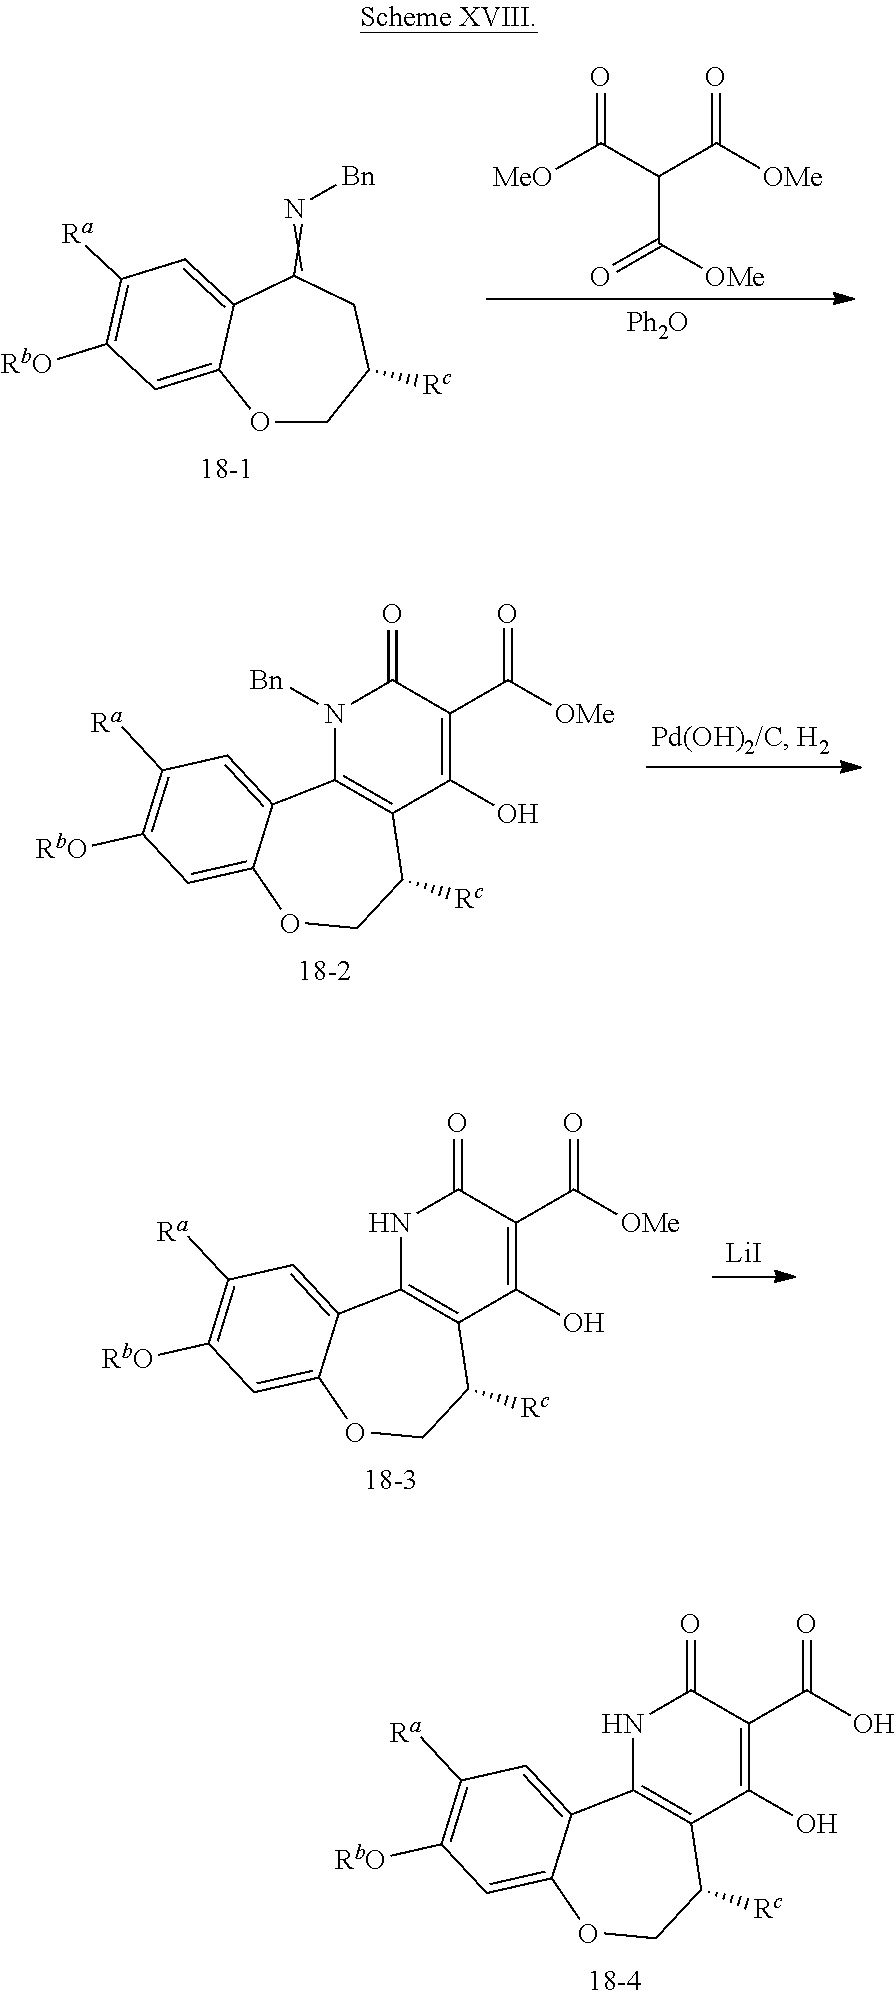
O1CC([Rc])CC(=N[Bn])C2=CC([Ra])=C([RbO])C=C12.[MeO]C(C(C([OMe])=O)C([OMe])=O)=O.[Ph2O].N1([Bn])C2=C(C(O)=C(C([OMe])=O)C1=O)C([Rc])COC1=CC([RbO])=C([Ra])C=C21.N1C2=C(C(O)=C(C(O)=O)C1=O)C([Rc])COC1=CC([RbO])=C([Ra])C=C21.N1C2=C(C(O)=C(C([OMe])=O)C1=O)C([Rc])COC1=CC([RbO])=C([Ra])C=C21.[LiI]
